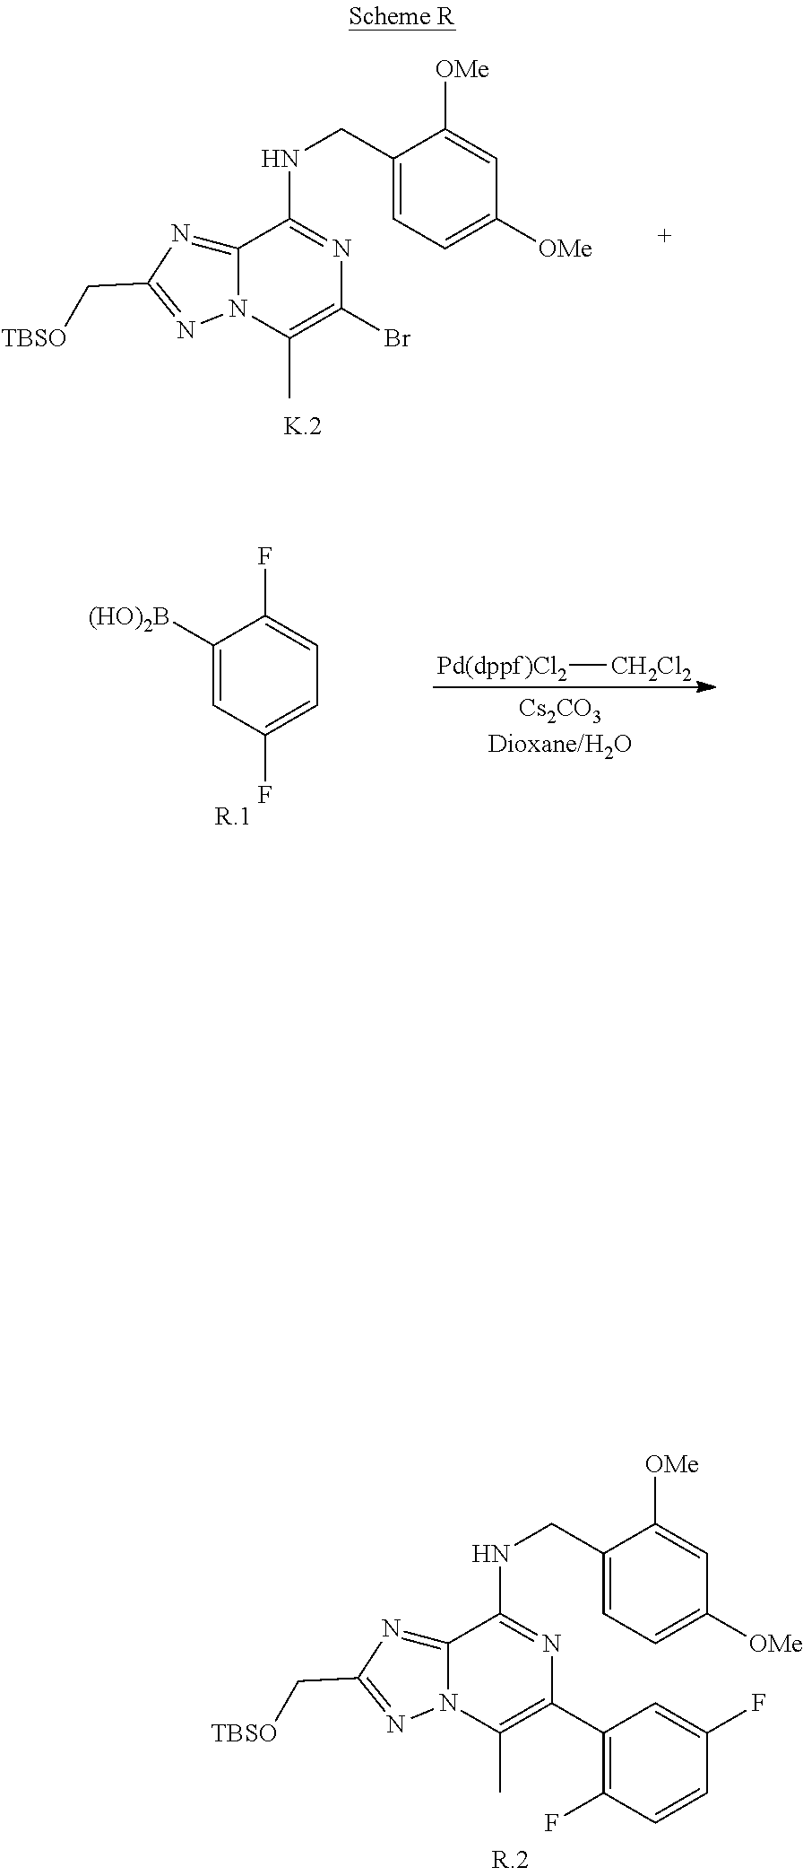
C12=NC(C[TBSO])=NN1C(C)=C(Br)N=C2NCC1=CC=C([OMe])C=C1[OMe].C12=NC(C[TBSO])=NN1C(C)=C(C1=C(F)C=CC(F)=C1)N=C2NCC1=CC=C([OMe])C=C1[OMe].[Pd(dppf)Cl2][CH2Cl2].C1([(HO)2B])=CC(F)=CC=C1F
